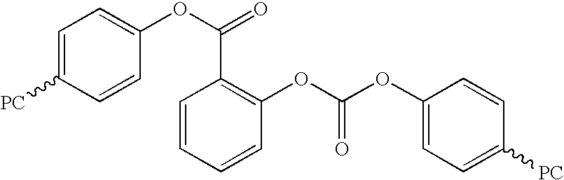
C1=C([PC])C=CC(OC(=O)C2=C(OC(OC3=CC=C([PC])C=C3)=O)C=CC=C2)=C1
